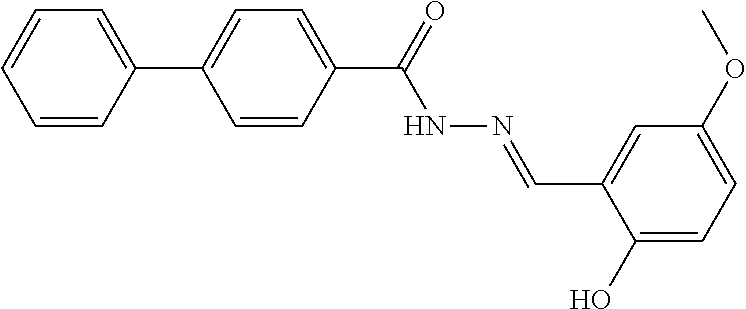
C1(C2=CC=C(C(=O)NN=CC3=CC(OC)=CC=C3O)C=C2)=CC=CC=C1
